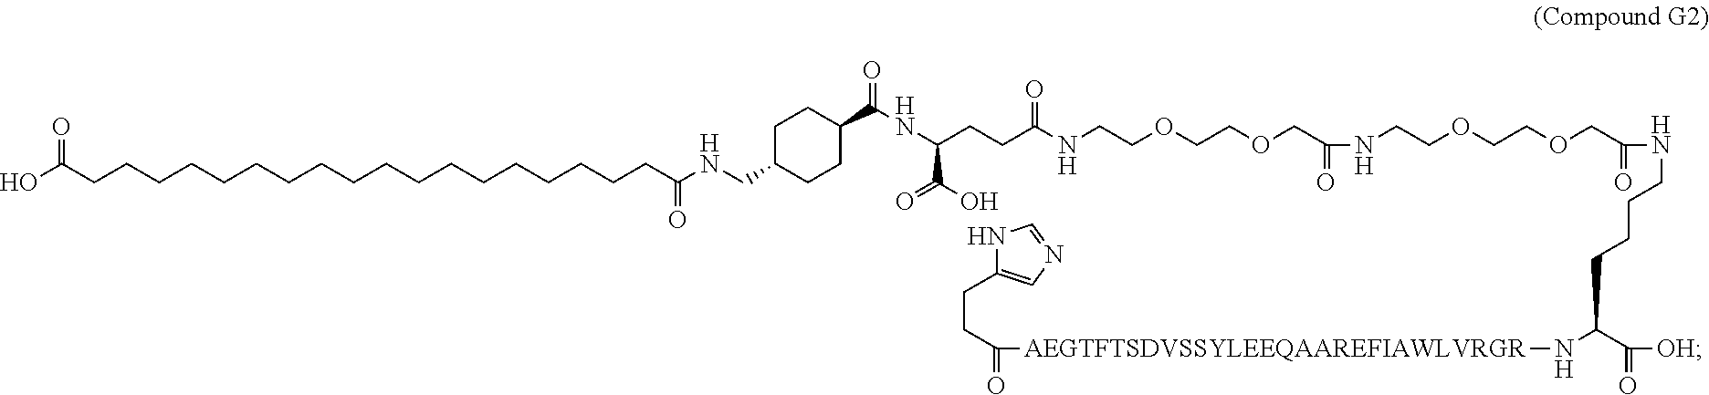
O=C(CCCCCCCCCCCCCCCCCCC(NCC1CCC(C(NC(C(O)=O)CCC(NCCOCCOCC(=O)NCCOCCOCC(=O)NCCCCC(C(=O)[OH])N[AEGTFTSDVSSYLEEQAAREFIAWLVRGR]C(CCC2=CN=CN2)=O)=O)=O)CC1)=O)O
